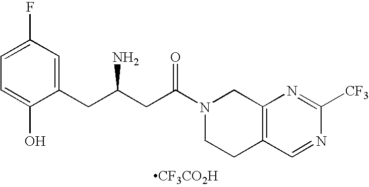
C1(CC(CC(N2CCC3=C(C2)N=C([CF3])N=C3)=O)N)=CC(F)=CC=C1O.[CF3CO2H]
